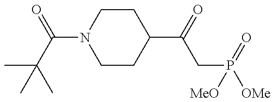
CC(C)(C(N1CCC(C(CP(=O)([OMe])[MeO])=O)CC1)=O)C
